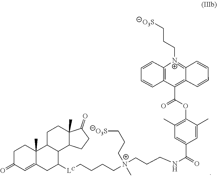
[N+]1(CCC[O3S])=C2C(=C(C(=O)OC3=C(C)C=C(C(NCCC[N+](CCCC[LC]C4C5C(C6(C)C(=CC(=O)CC6)C4)CCC4(C)C5CCC4=O)(CCC[O3S])C)=O)C=C3C)C3=C1C=CC=C3)C=CC=C2
